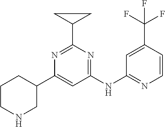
C1(C2CNCCC2)=CC(NC2=NC=CC(C(F)(F)F)=C2)=NC(C2CC2)=N1
